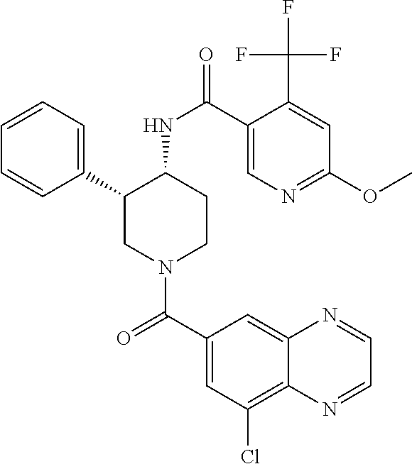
C1=CC=C(C2CN(C(C3=CC(Cl)=C4C(=C3)N=CC=N4)=O)CCC2NC(=O)C2=CN=C(OC)C=C2C(F)(F)F)C=C1
